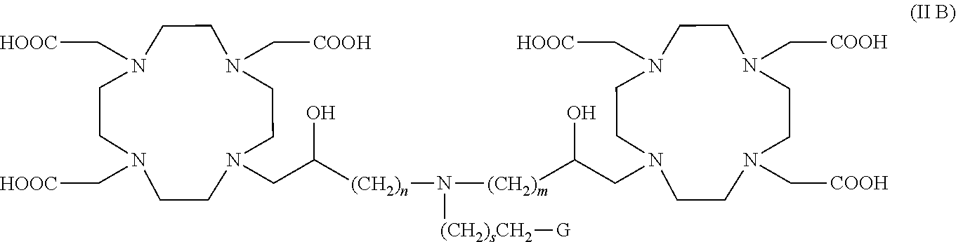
C([(CH2)n]N([(CH2)sCH2][G])[(CH2)m]C(O)CN1CCN(C[HOOC])CCN(C[COOH])CCN(C[COOH])CC1)(O)CN1CCN(C[COOH])CCN(C[HOOC])CCN(C[HOOC])CC1
